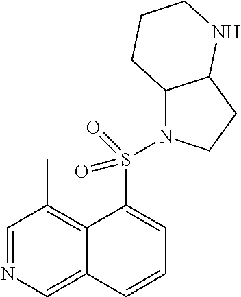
C1=NC=C2C(=C1C)C(S(=O)(=O)N1C3C(CC1)NCCC3)=CC=C2
